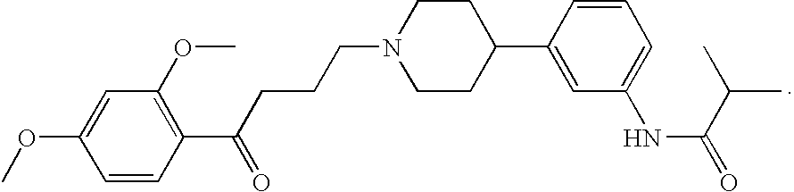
COC1=CC(OC)=C(C(CCCN2CCC(C3=CC(NC(=O)C(C)C)=CC=C3)CC2)=O)C=C1
